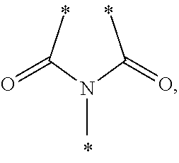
CN(C(C)=O)C(C)=O
